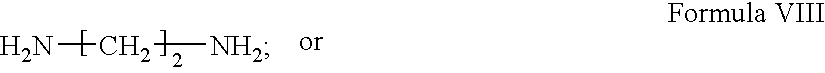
NC[NH2]
